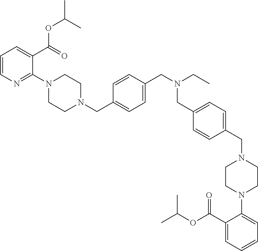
C1=CN=C(N2CCN(CC3=CC=C(CN(CC4=CC=C(CN5CCN(C6=CC=CC=C6C(=O)OC(C)C)CC5)C=C4)CC)C=C3)CC2)C(C(OC(C)C)=O)=C1
